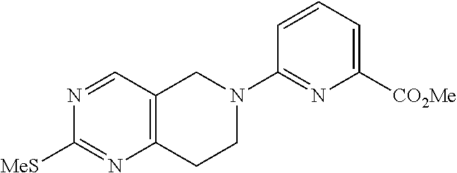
C12=C(C=NC([MeS])=N1)CN(C1=NC([CO2Me])=CC=C1)CC2
